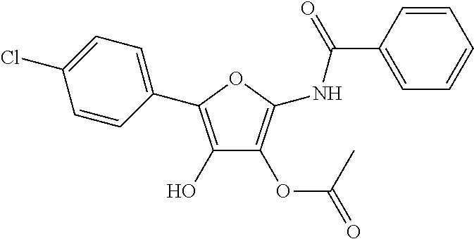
C1(C2=C(O)C(OC(=O)C)=C(NC(=O)C3=CC=CC=C3)O2)=CC=C(Cl)C=C1
